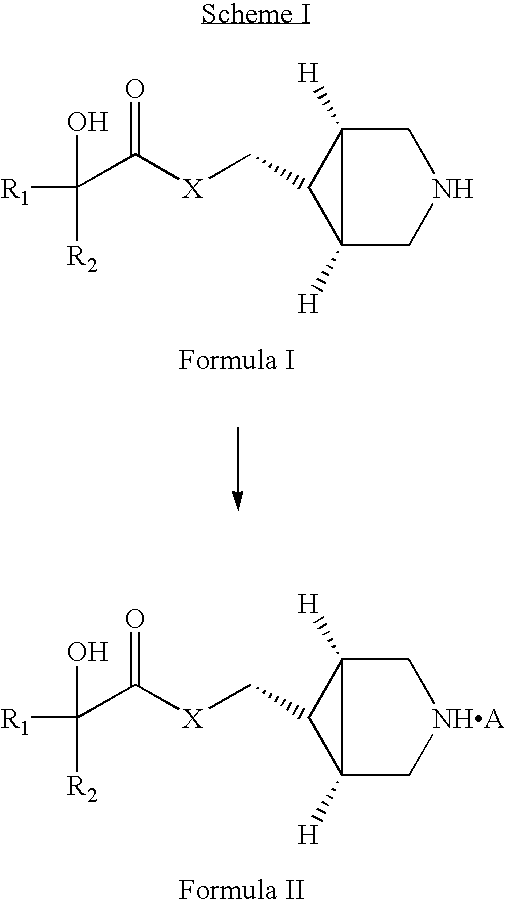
C1C2([H])C(C[X]C(C([R1])(O)[R2])=O)C2([H])CN1.C1C2([H])C(C[X]C(C([R1])(O)[R2])=O)C2([H])C[NHA]1
